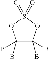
C1(B)(B)C(B)(B)OS(=O)(=O)O1
